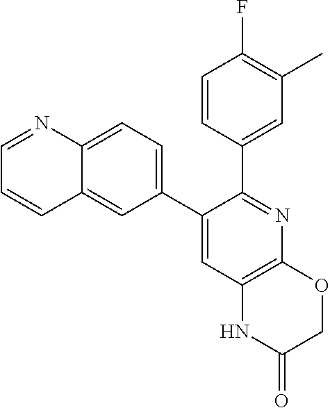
C1(C2=CC=C3C(=C2)C=CC=N3)=CC2=C(N=C1C1=CC(C)=C(F)C=C1)OCC(=O)N2
